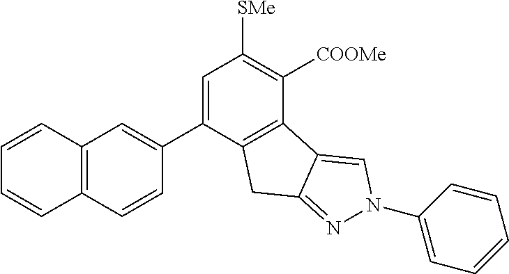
C1=C(C2=CC3=C(C=C2)C=CC=C3)C2=C(C([COOMe])=C1[SMe])C1=CN(C3=CC=CC=C3)N=C1C2
